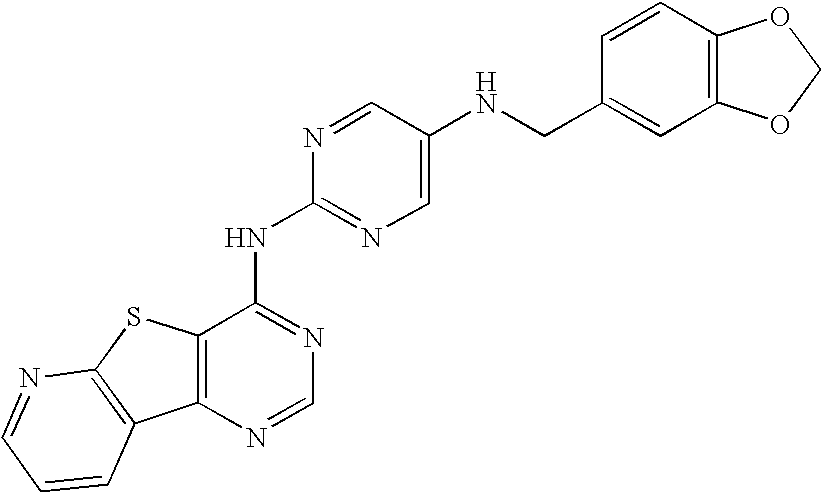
C12=C(N=CN=C1NC1=NC=C(NCC3=CC4=C(C=C3)OCO4)C=N1)C1=C(S2)N=CC=C1
